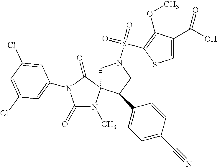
ClC1=CC(N2C(=O)N(C)C3(CN(S(=O)(=O)C4=C(OC)C(C(O)=O)=CS4)CC3C3=CC=C(C#N)C=C3)C2=O)=CC(Cl)=C1
